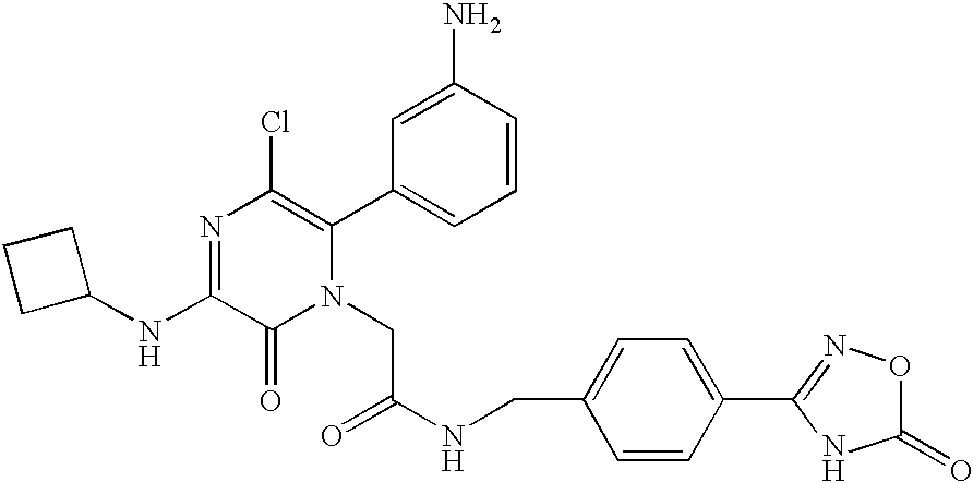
C1(NC2=NC(Cl)=C(C3=CC=CC(N)=C3)N(CC(NCC3=CC=C(C4=NOC(=O)N4)C=C3)=O)C2=O)CCC1
